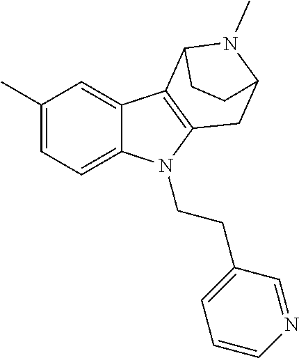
C1(C)=CC=C2C(=C1)C1=C(N2CCC2=CC=CN=C2)CC2N(C)C1CC2
